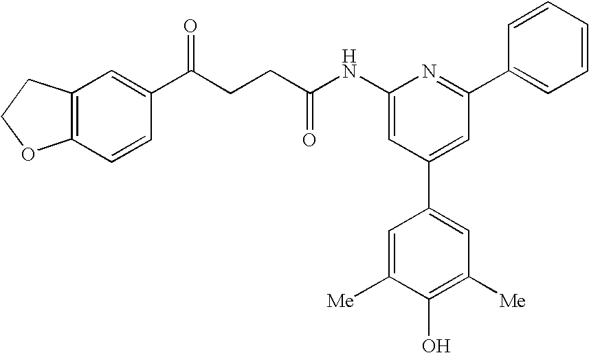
C1(NC(CCC(C2=CC3=C(C=C2)OCC3)=O)=O)=CC(C2=CC([Me])=C(O)C([Me])=C2)=CC(C2=CC=CC=C2)=N1
